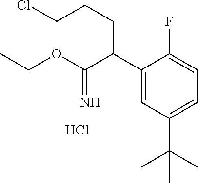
C1(C(C(OCC)=N)CCCCl)=CC(C(C)(C)C)=CC=C1F.Cl
